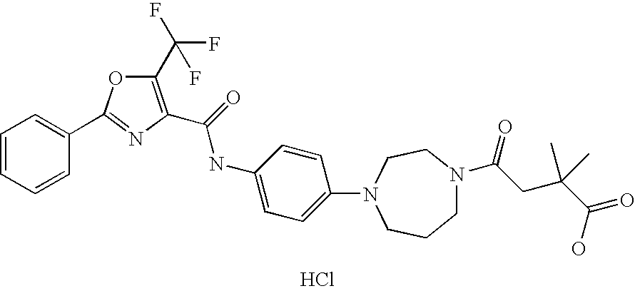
Cl.C1=CC=CC(C2=NC(C(=O)NC3=CC=C(N4CCCN(C(=O)CC(C(=O)O)(C)C)CC4)C=C3)=C(C(F)(F)F)O2)=C1
